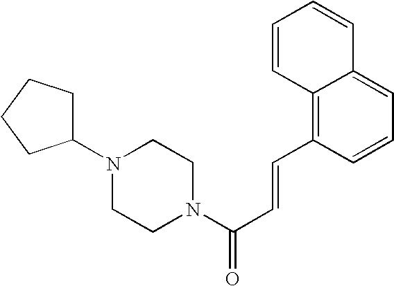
C(C=CC1=C2C(=CC=C1)C=CC=C2)(=O)N1CCN(C2CCCC2)CC1
